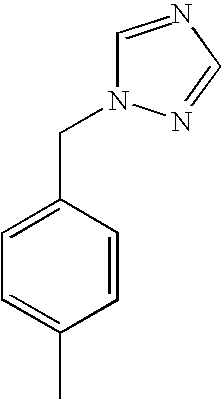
C(C1=CC=C(C)C=C1)N1C=NC=N1
